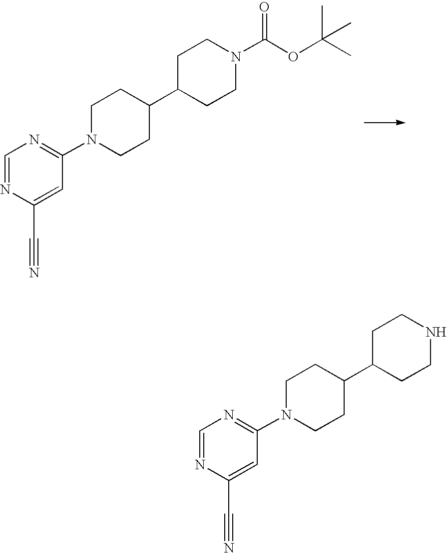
C1=NC(C#N)=CC(N2CCC(C3CCN(C(=O)OC(C)(C)C)CC3)CC2)=N1.C1=NC(C#N)=CC(N2CCC(C3CCNCC3)CC2)=N1
